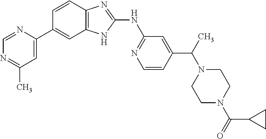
C1=NC(C2=CC3=C(C=C2)N=C(NC2=NC=CC(C(C)N4CCN(C(=O)C5CC5)CC4)=C2)N3)=CC(C)=N1
